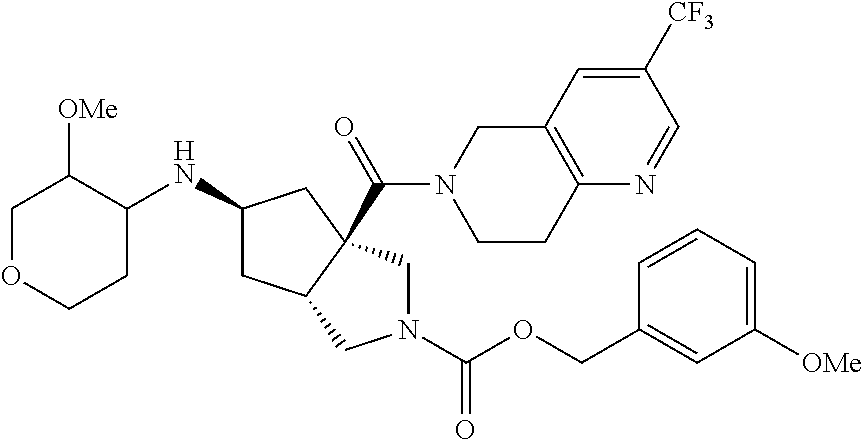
C1OCCC(NC2CC3C(C(N4CCC5=C(C4)C=C([CF3])C=N5)=O)(C2)CN(C(OCC2=CC([OMe])=CC=C2)=O)C3)C1[OMe]
